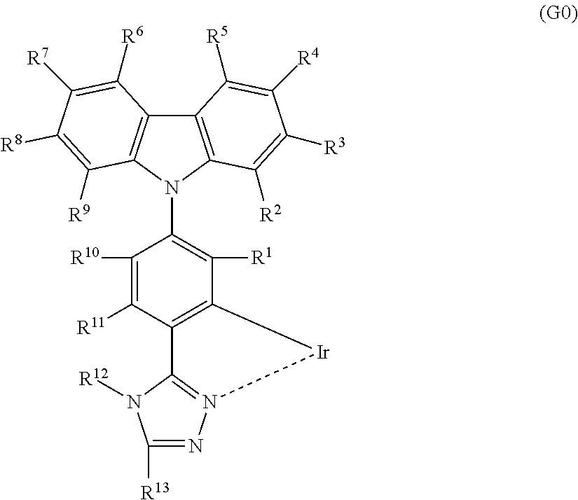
C12=C(N(C3=C([R1])C4=C(C([R11])=C3[R10])C3=N(N=C([R13])N3[R12])[Ir]4)C3=C1C([R6])=C([R7])C([R8])=C3[R9])C([R2])=C([R3])C([R4])=C2[R5]
